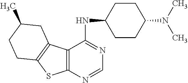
C12=C(N=CN=C1NC1CCC(N(C)C)CC1)SC1=C2CC(C)CC1
